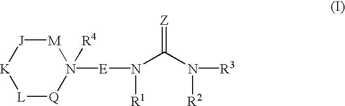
[K]1[L][Q]N([E]N(C(N([R3])[R2])=[Z])[R1])([R4])[M][J]1
